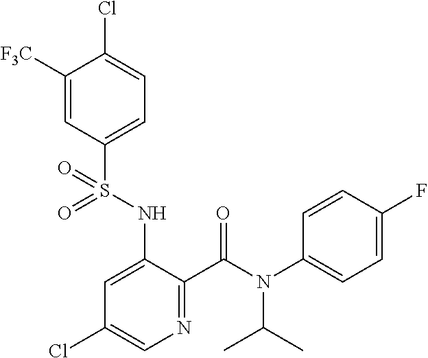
C1([F3C])=CC(S(NC2=CC(Cl)=CN=C2C(N(C2=CC=C(F)C=C2)C(C)C)=O)(=O)=O)=CC=C1Cl
